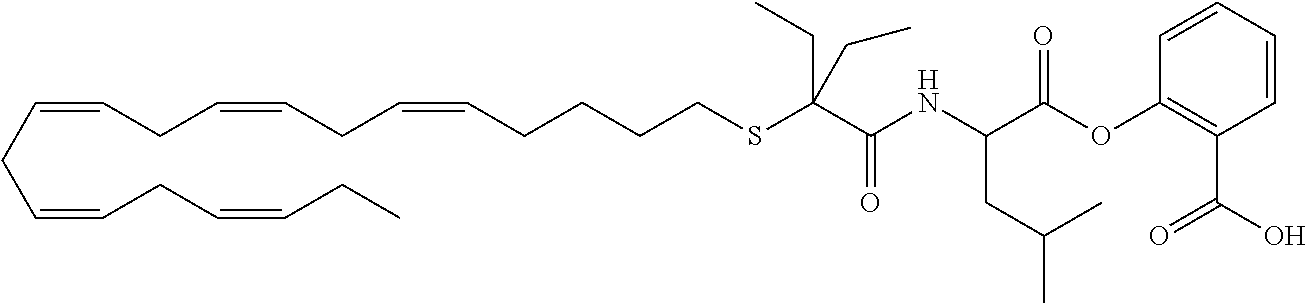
O(C(C(CC(C)C)NC(C(SCCCCC=CCC=CCC=CCC=CCC=CCC)(CC)CC)=O)=O)C1=C(C(=O)O)C=CC=C1
